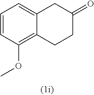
C1(=O)CC2=CC=CC(OC)=C2CC1
